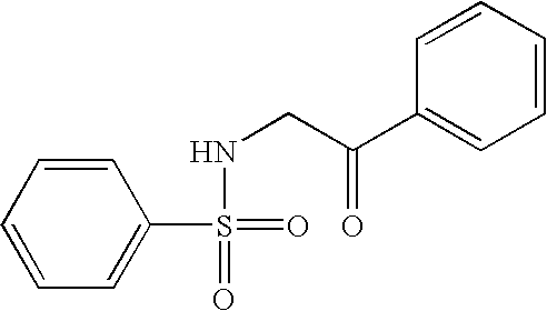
C1=CC=CC(S(=O)(=O)NCC(=O)C2=CC=CC=C2)=C1
